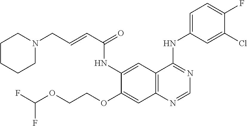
C12=C(N=CN=C1NC1=CC=C(F)C(Cl)=C1)C=C(OCCOC(F)F)C(NC(C=CCN1CCCCC1)=O)=C2
